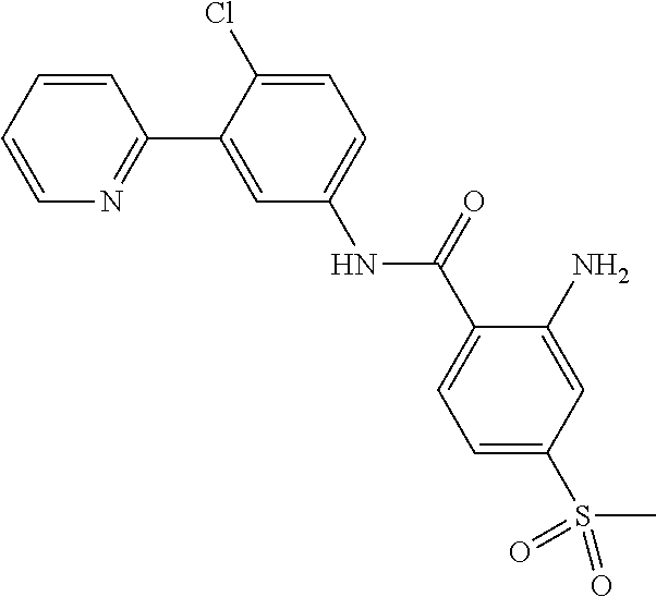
C1=CC=CN=C1C1=CC(NC(C2=CC=C(S(C)(=O)=O)C=C2N)=O)=CC=C1Cl
